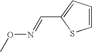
CON=CC1=CC=CS1
